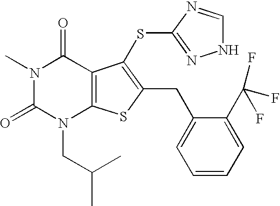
N1(C)C(=O)N(CC(C)C)C2=C(C1=O)C(SC1=NNC=N1)=C(CC1=CC=CC=C1C(F)(F)F)S2
